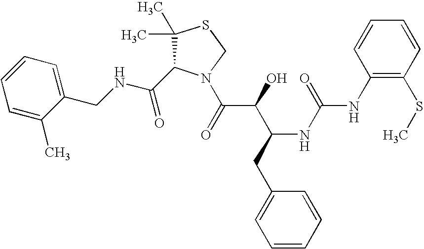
C(NCC1=CC=CC=C1C)(=O)C1C(C)(C)SCN1C(C(C(CC1=CC=CC=C1)NC(=O)NC1=C(SC)C=CC=C1)O)=O
